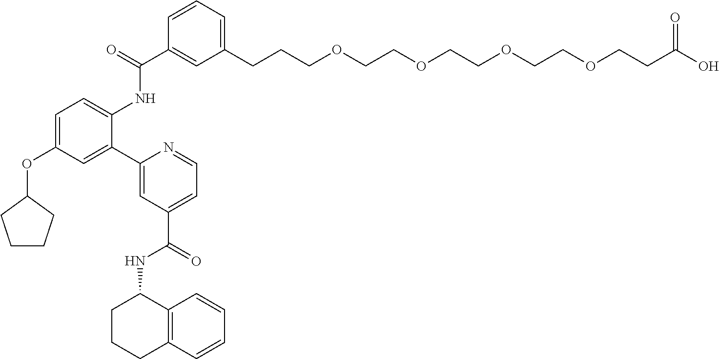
C1=CC=C(CCCOCCOCCOCCOCCC(O)=O)C=C1C(NC1=CC=C(OC2CCCC2)C=C1C1=CC(C(NC2CCCC3=C2C=CC=C3)=O)=CC=N1)=O
